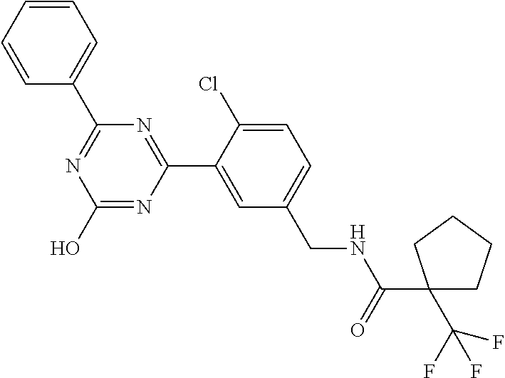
C1(C2=NC(O)=NC(C3=CC(CNC(=O)C4(C(F)(F)F)CCCC4)=CC=C3Cl)=N2)=CC=CC=C1
